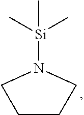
[Si](N1CCCC1)(C)(C)C
